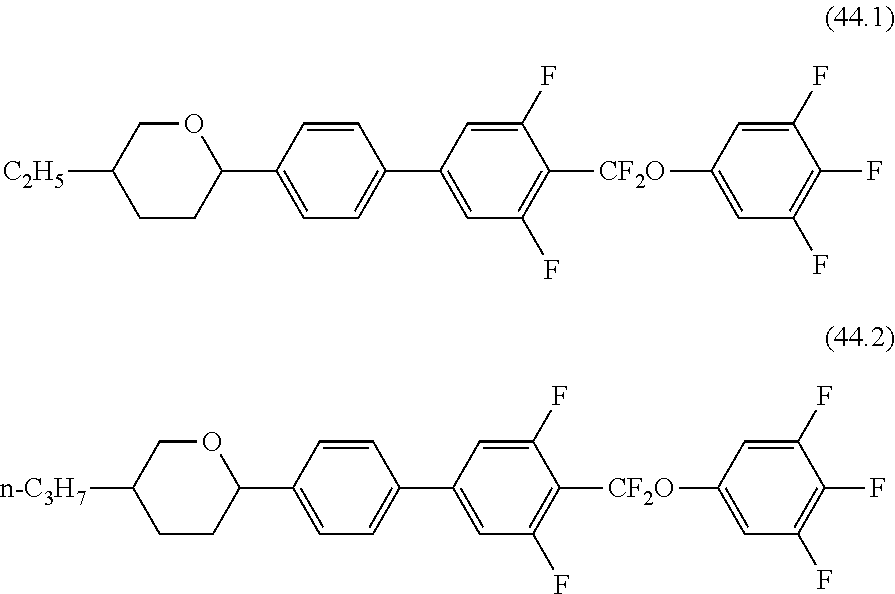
C1CC(C2=CC=C(C3=CC(F)=C([CF2O]C4=CC(F)=C(F)C(F)=C4)C(F)=C3)C=C2)OCC1[C2H5].C1CC(C2=CC=C(C3=CC(F)=C([CF2O]C4=CC(F)=C(F)C(F)=C4)C(F)=C3)C=C2)OCC1[n-C3H7]
